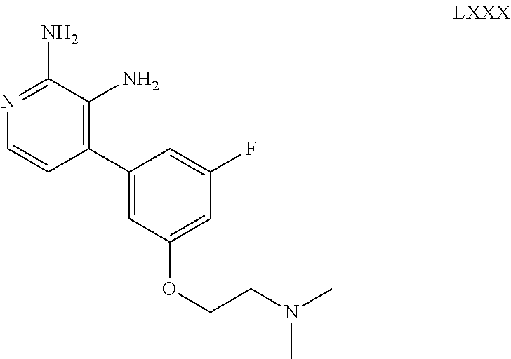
C1=CC(C2=CC(OCCN(C)C)=CC(F)=C2)=C(N)C(N)=N1
